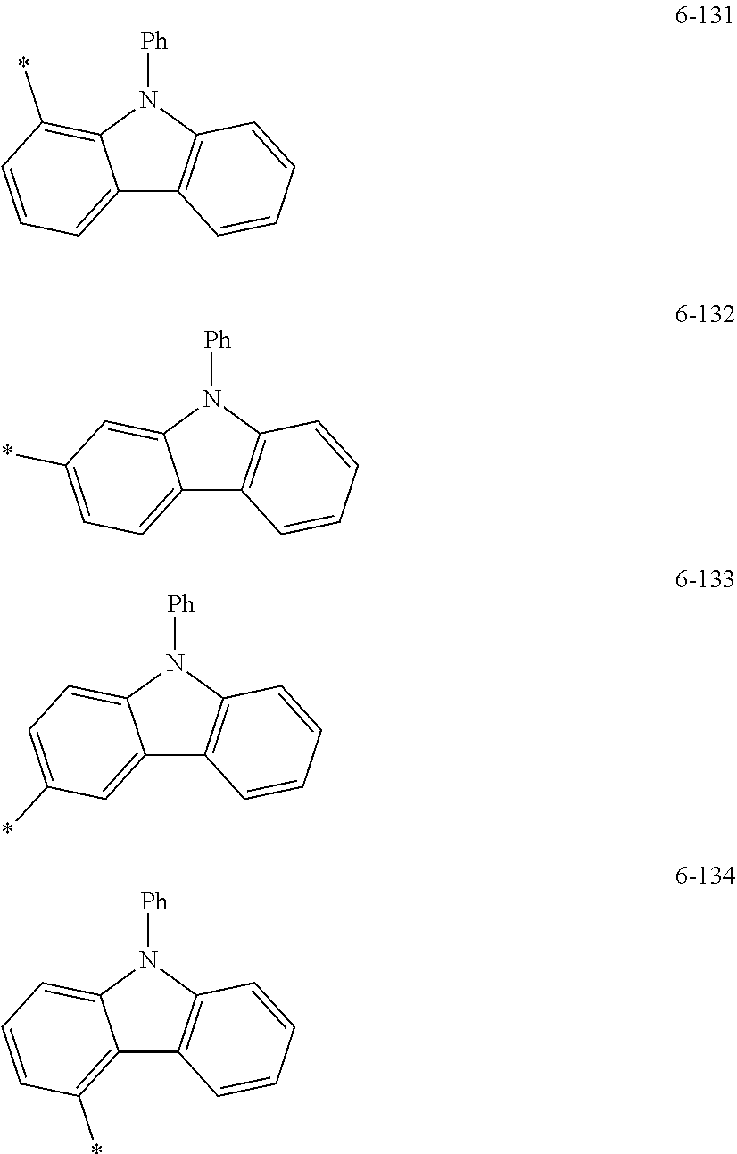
C12=CC=CC(*)=C1N([Ph])C1=C2C=CC=C1.C12=CC=C(*)C=C1N([Ph])C1=C2C=CC=C1.C12=CC(*)=CC=C1N([Ph])C1=C2C=CC=C1.C12=C(*)C=CC=C1N([Ph])C1=C2C=CC=C1
